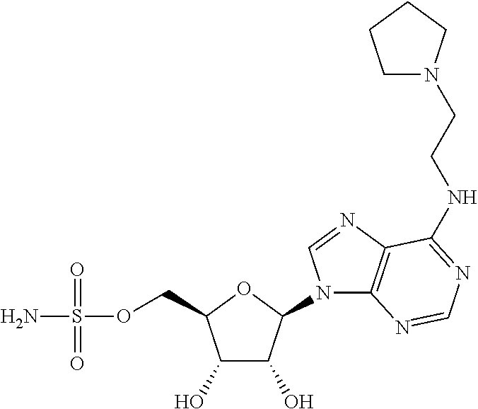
C1(O)C(O)C(N2C3=C(N=C2)C(NCCN2CCCC2)=NC=N3)OC1COS(N)(=O)=O
